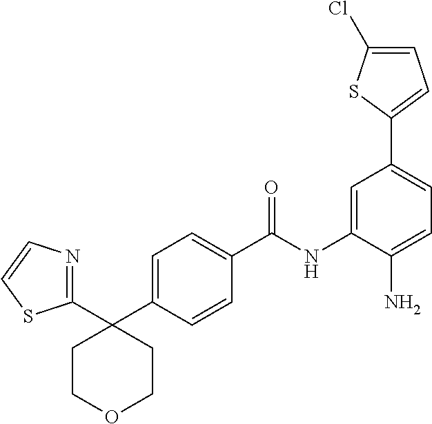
C1(C2=CC=C(N)C(NC(C3=CC=C(C4(C5=NC=CS5)CCOCC4)C=C3)=O)=C2)=CC=C(Cl)S1
